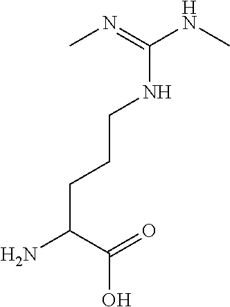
C(C(=O)O)(N)CCCNC(NC)=NC
